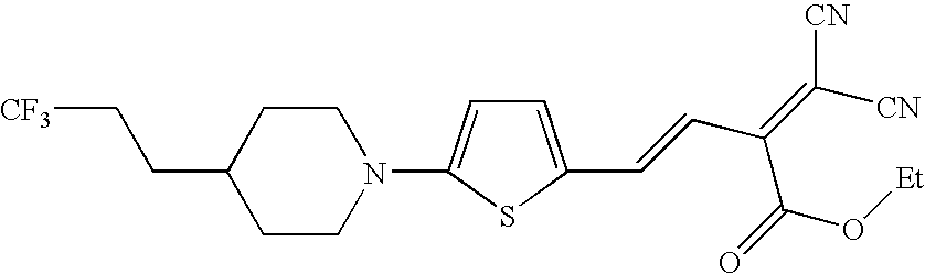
[CF3]CCC1CCN(C2=CC=C(C=CC(=C([CN])[CN])C(=O)O[Et])S2)CC1
